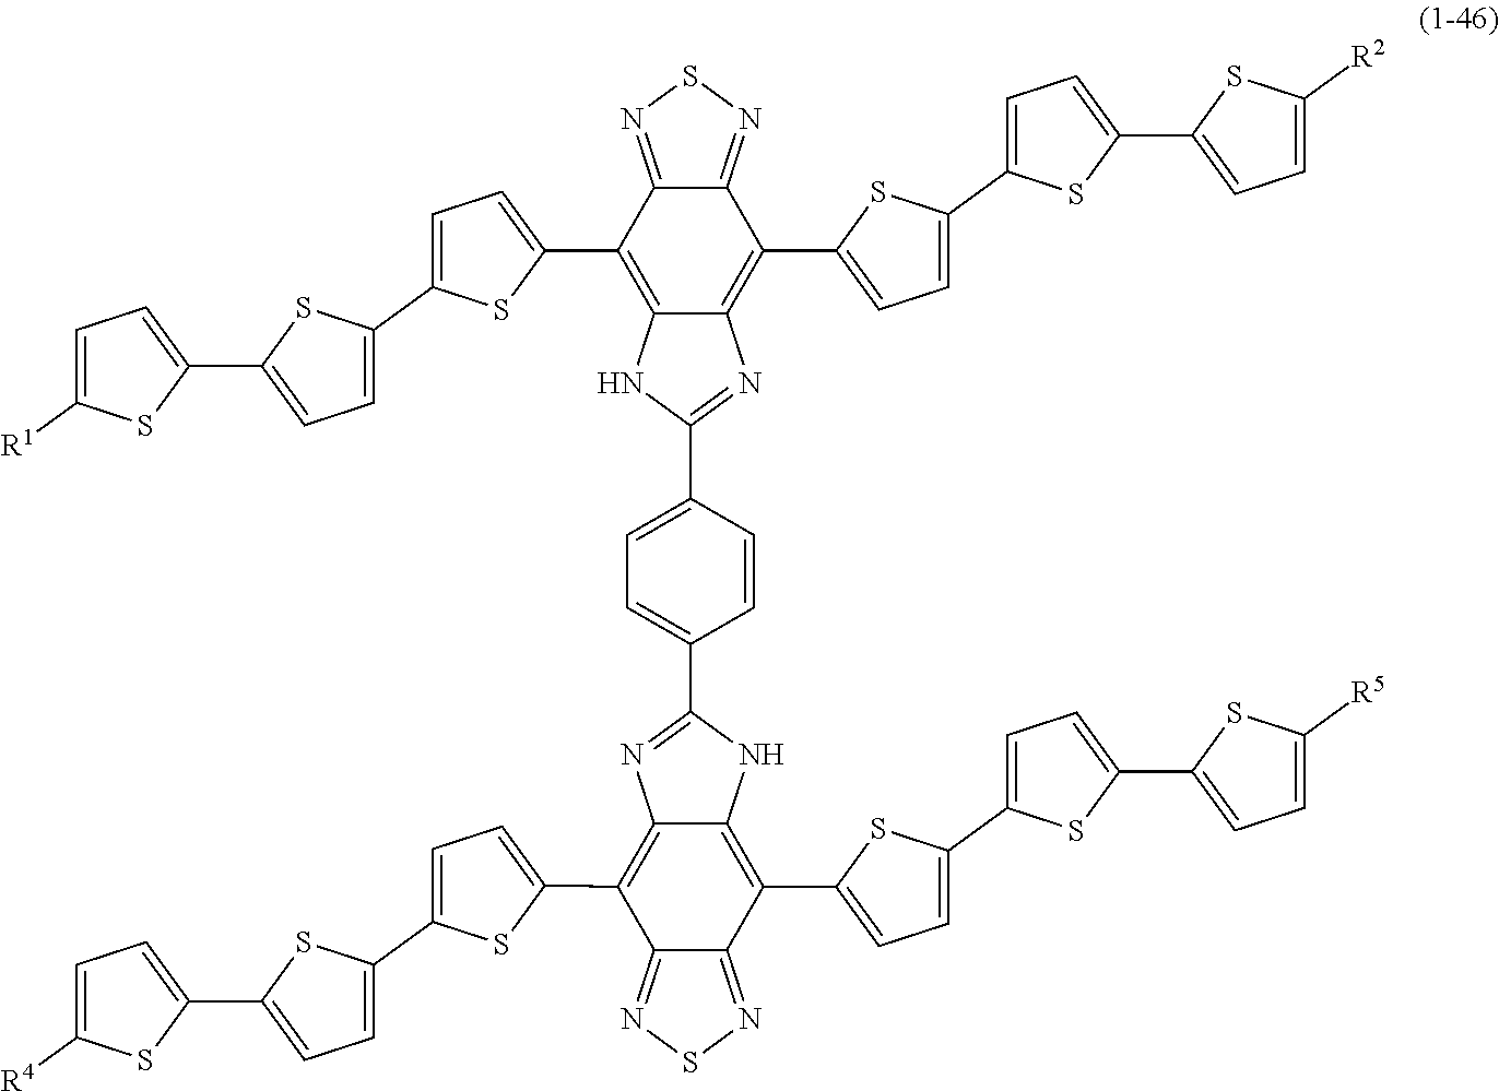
C12=C(C3=CC=C(C4=CC=C(C5=CC=C([R1])S5)S4)S3)C3=NSN=C3C(C3=CC=C(C4=CC=C(C5=CC=C([R2])S5)S4)S3)=C1N=C(C1=CC=C(C3=NC4=C(C5=CC=C(C6=CC=C(C7=CC=C([R4])S7)S6)S5)C5=NSN=C5C(C5=CC=C(C6=CC=C(C7=CC=C([R5])S7)S6)S5)=C4N3)C=C1)N2
